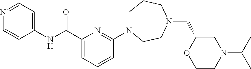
C1(C(NC2=CC=NC=C2)=O)=CC=CC(N2CCCN(CC3OCCN(C(C)C)C3)CC2)=N1
